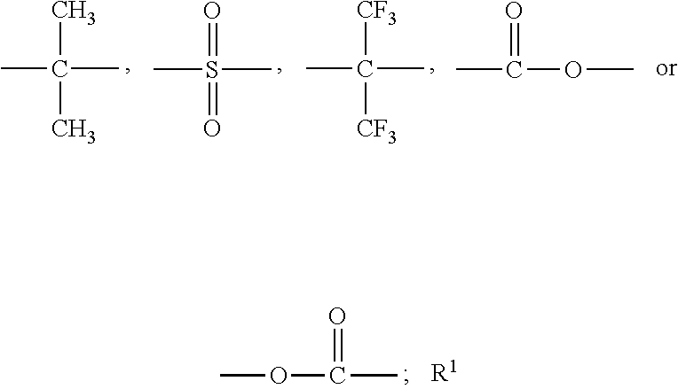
CC(C)(C)C.CS(C)(=O)=O.CC(C)([CF3])[CF3].CC(OC)=O.COC(=O)C.[R1]
